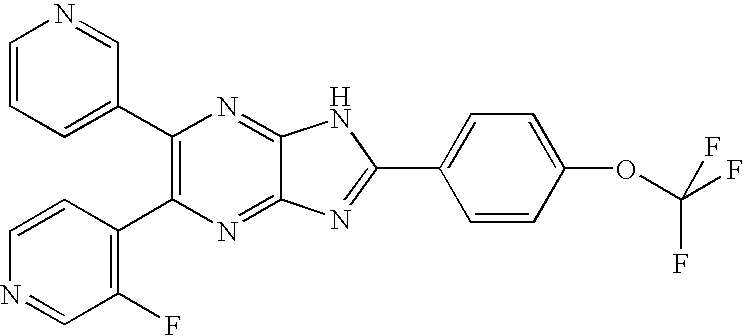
C1(C2=C(C3=C(F)C=NC=C3)N=C3C(=N2)NC(C2=CC=C(OC(F)(F)F)C=C2)=N3)=CC=CN=C1
